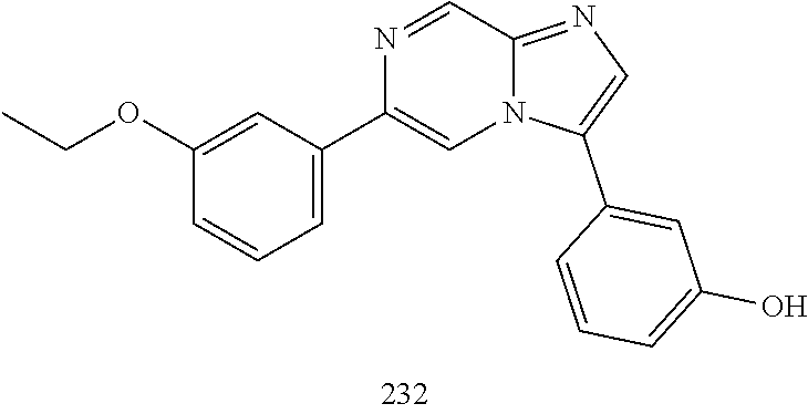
O(CC)C1=CC(C2=CN3C(=NC=C3C3=CC(O)=CC=C3)C=N2)=CC=C1
